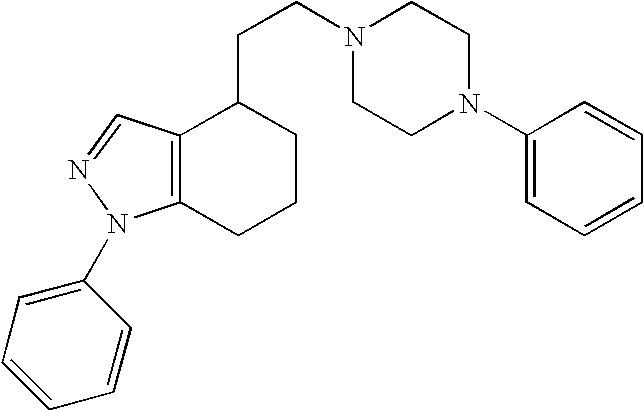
C12=C(CCCC1CCN1CCN(C3=CC=CC=C3)CC1)N(C1=CC=CC=C1)N=C2
